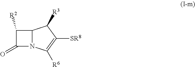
C1([R2])C(=O)N2C1C([R3])C([SR8])=C2[R6]
